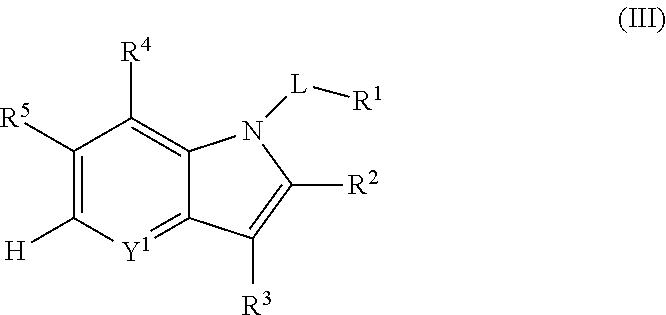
C1([R5])=C([H])[Y1]=C2C(=C1[R4])N([L][R1])C([R2])=C2[R3]
